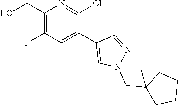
C1(CO)=C(F)C=C(C2=CN(CC3(C)CCCC3)N=C2)C(Cl)=N1
